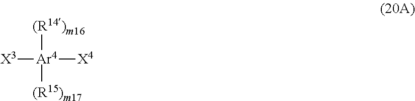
[X3][Ar4]([(R14)m16])([(R15)m17])[X4]
